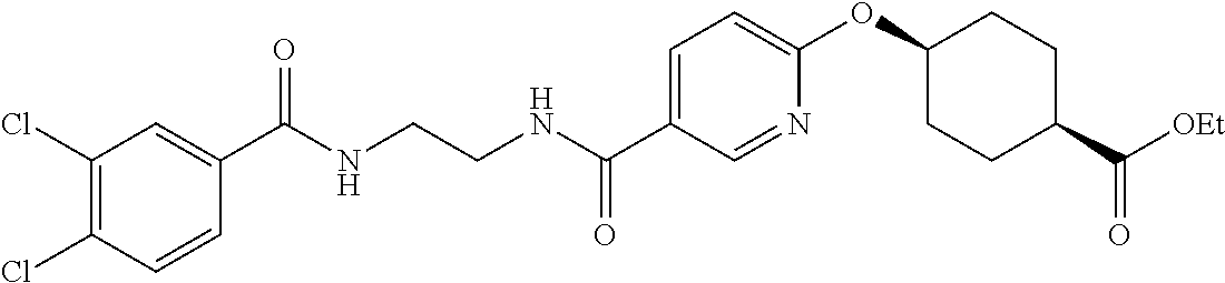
C1=C(C(NCCNC(C2=CC(Cl)=C(Cl)C=C2)=O)=O)C=NC(OC2CCC(C([OEt])=O)CC2)=C1
